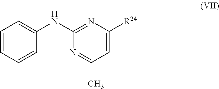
C1=CC=CC(NC2=NC([R24])=CC(C)=N2)=C1
